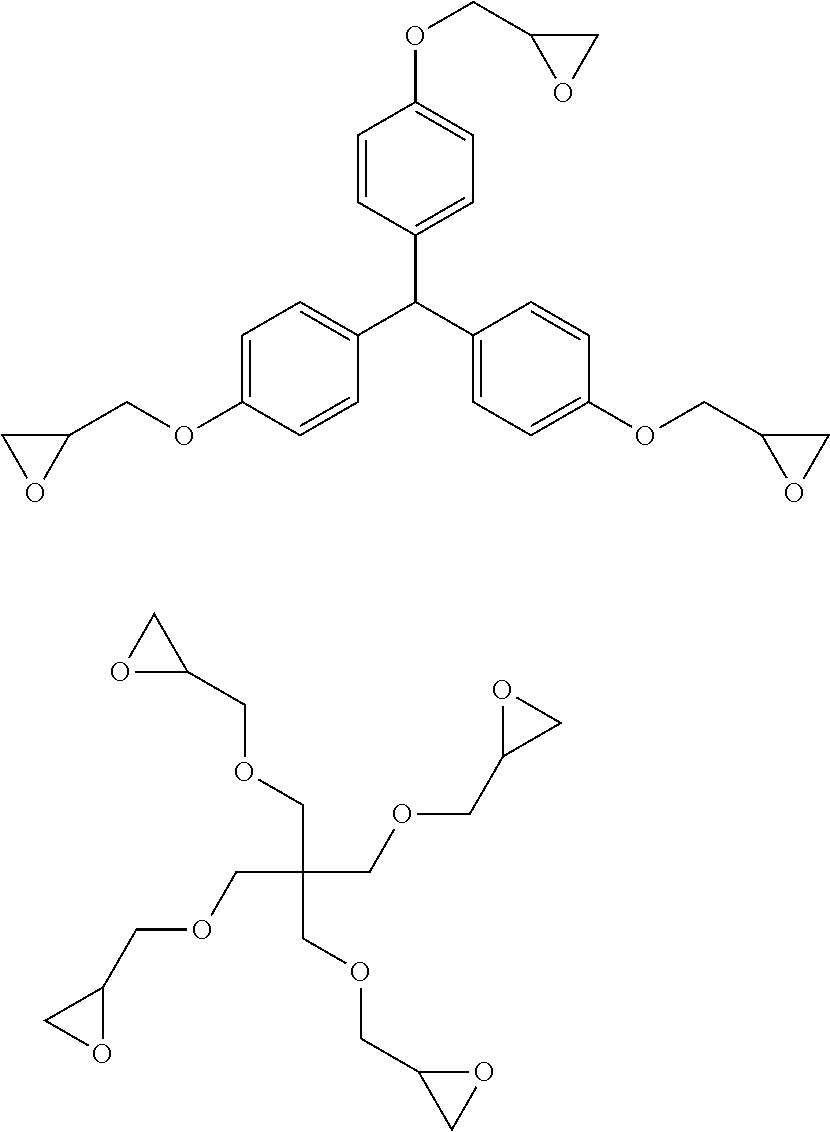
C1(C(C2=CC=C(OCC3CO3)C=C2)C2=CC=C(OCC3CO3)C=C2)=CC=C(OCC2CO2)C=C1.O1C(COCC(COCC2OC2)(COCC2OC2)COCC2OC2)C1
